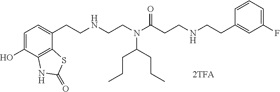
C1=C(O)C2=C(C(CCNCCN(C(CCNCCC3=CC(F)=CC=C3)=O)C(CCC)CCC)=C1)SC(=O)N2
